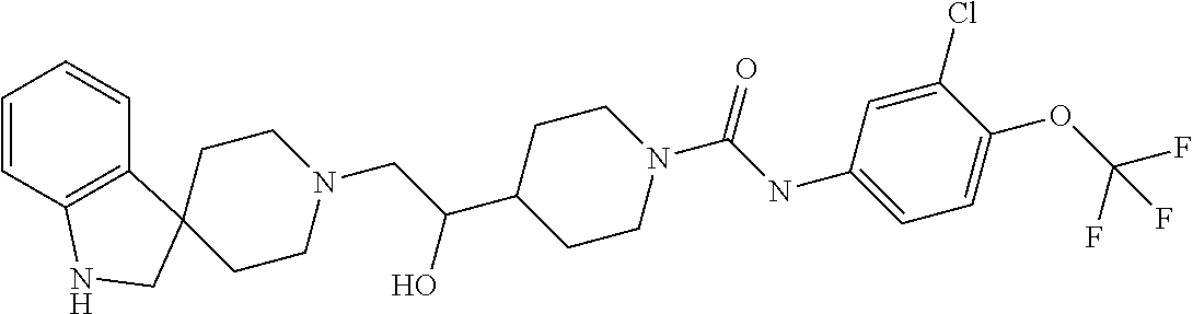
C1=CC2=C(C=C1)C1(CN2)CCN(CC(C2CCN(C(NC3=CC=C(OC(F)(F)F)C(Cl)=C3)=O)CC2)O)CC1
